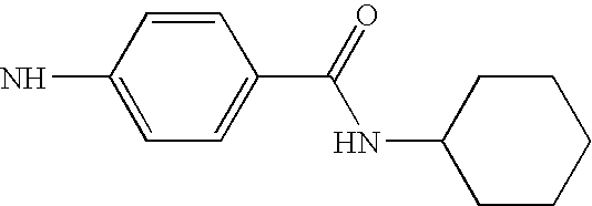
C1=CC(N)=CC=C1C(=O)NC1CCCCC1
